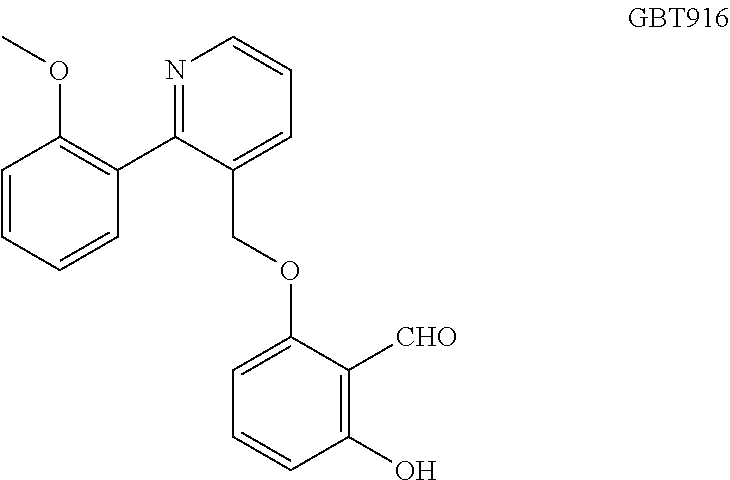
C1=C(OCC2=CC=CN=C2C2=C(OC)C=CC=C2)C([CHO])=C(O)C=C1
